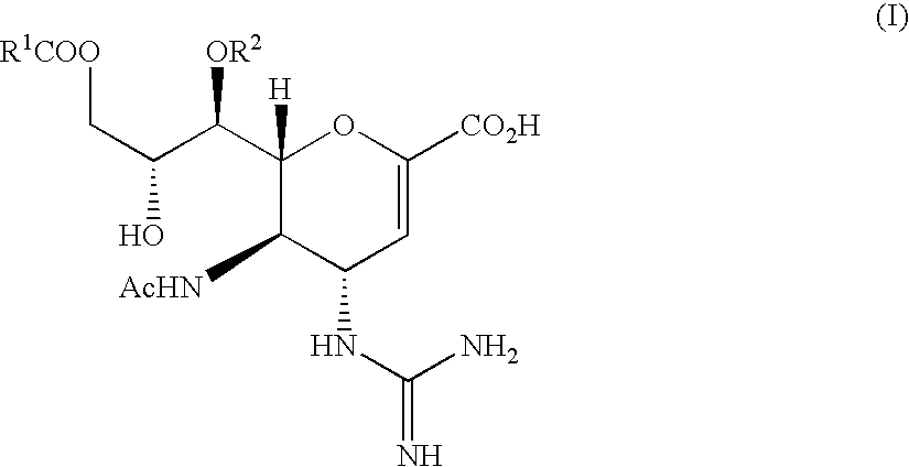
C1(C(C(C[R1COO])O)[OR2])([H])C([AcHN])C(NC(N)=N)C=C([CO2H])O1
